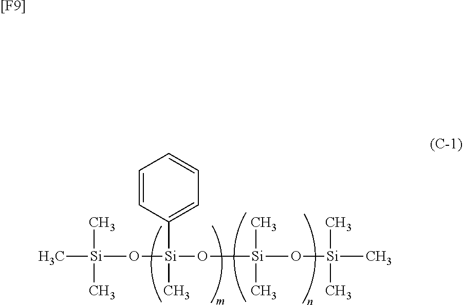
C[Si](C)(C)O[Si](C)(O[Si](C)(C)O[Si](C)(C)C)C1=CC=CC=C1.[[F9]]
